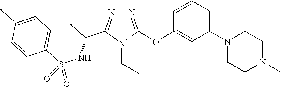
N1=C(OC2=CC(N3CCN(C)CC3)=CC=C2)N(CC)C(C(C)NS(C2=CC=C(C)C=C2)(=O)=O)=N1
